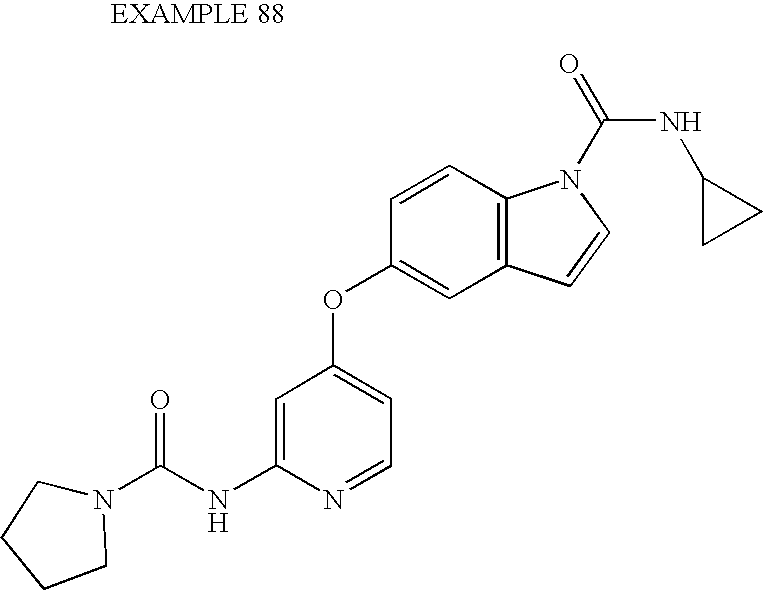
C1=C(NC(N2CCCC2)=O)N=CC=C1OC1=CC2=C(C=C1)N(C(=O)NC1CC1)C=C2
